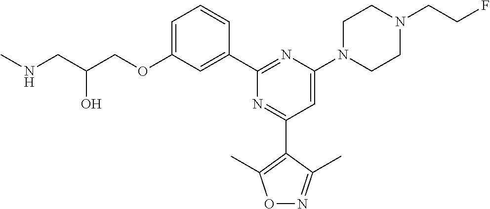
C1=C(OCC(CNC)O)C=C(C2=NC(N3CCN(CCF)CC3)=CC(C3=C(C)ON=C3C)=N2)C=C1
